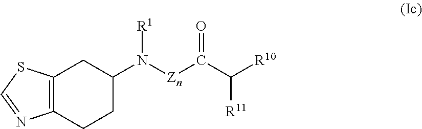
C12=C(CCC(N([Zn]C(C([R11])[R10])=O)[R1])C1)N=CS2
